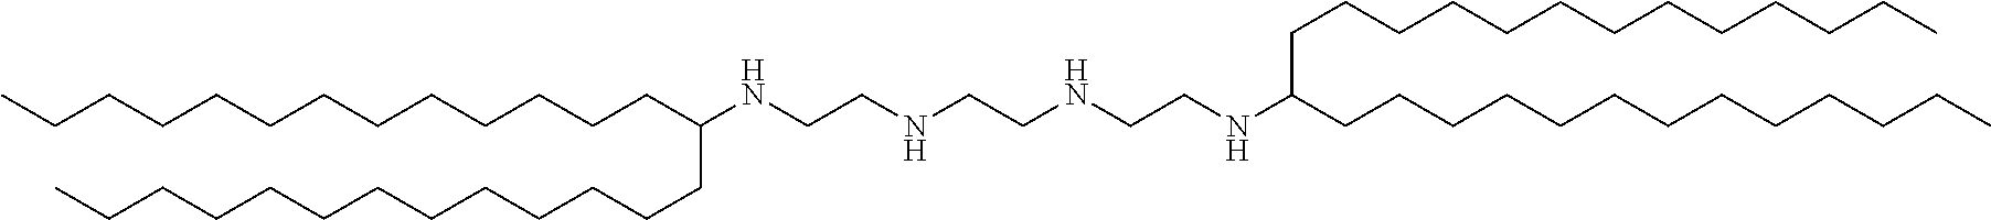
CCCCCCCCCCCCCC(CCCCCCCCCCCCC)NCCNCCNCCNC(CCCCCCCCCCCCC)CCCCCCCCCCCCC
